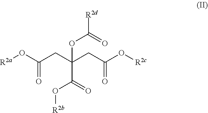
[R2a]OC(CC(CC(O[R2c])=O)(OC([R2d])=O)C(=O)O[R2b])=O
